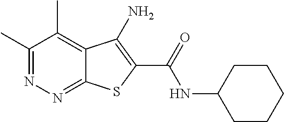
C1(C)=NN=C2C(=C1C)C(N)=C(C(=O)NC1CCCCC1)S2
